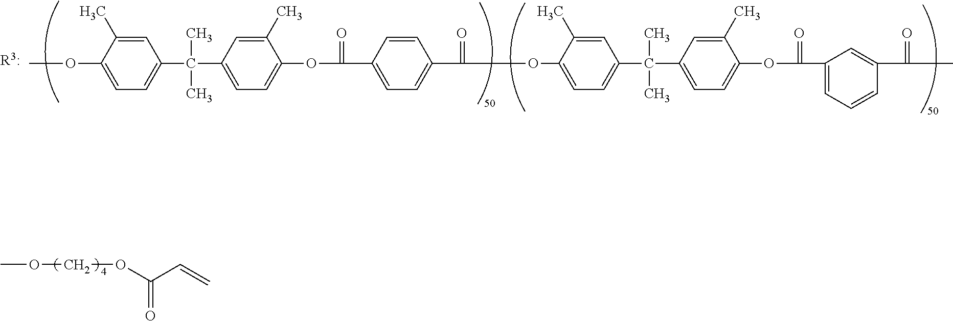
COCOC(C=C)=O.C1=C(C)C(OC)=CC=C1C(C)(C)C1=CC=C(OC(=O)C2=CC=C(C(=O)OC3=CC=C(C(C)(C)C4=CC=C(OC(C5=CC=CC(C(=O)C)=C5)=O)C(C)=C4)C=C3C)C=C2)C(C)=C1
